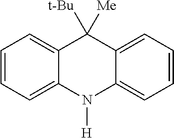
C1=CC=C2C(=C1)C([t-Bu])([Me])C1=CC=CC=C1N2[H]
